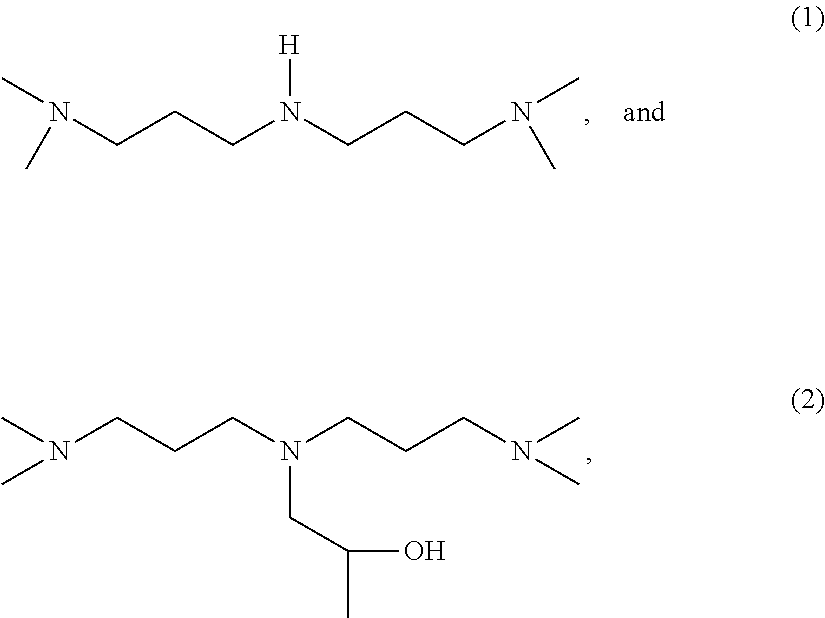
CN(C)CCCN(CCCN(C)C)CC(O)C.CN(C)CCCN(CCCN(C)C)[H]
